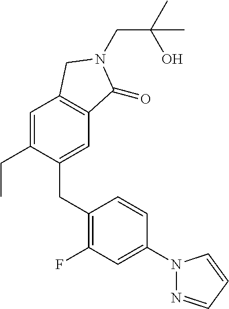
C1(CC2=C(F)C=C(N3N=CC=C3)C=C2)=CC2=C(C=C1CC)CN(CC(O)(C)C)C2=O
